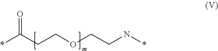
*C(CCOCCN*)=O
